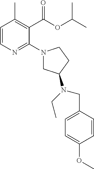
C1=CN=C(N2CC(N(CC)CC3=CC=C(OC)C=C3)CC2)C(C(OC(C)C)=O)=C1C
